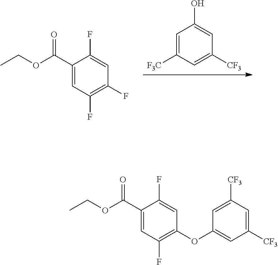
C1(OC2=CC([CF3])=CC([CF3])=C2)=C(F)C=C(C(=O)OCC)C(F)=C1.[F3C]C1=CC(O)=CC([CF3])=C1.C1(F)=C(F)C=C(C(=O)OCC)C(F)=C1
